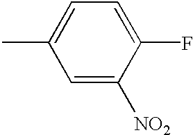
CC1=CC=C(F)C([NO2])=C1
